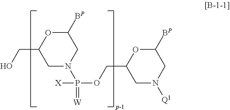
C1([BP])OC(CO)CN(P(=[W])([X])OCC2CN([Q1])CC([BP])O2)C1
